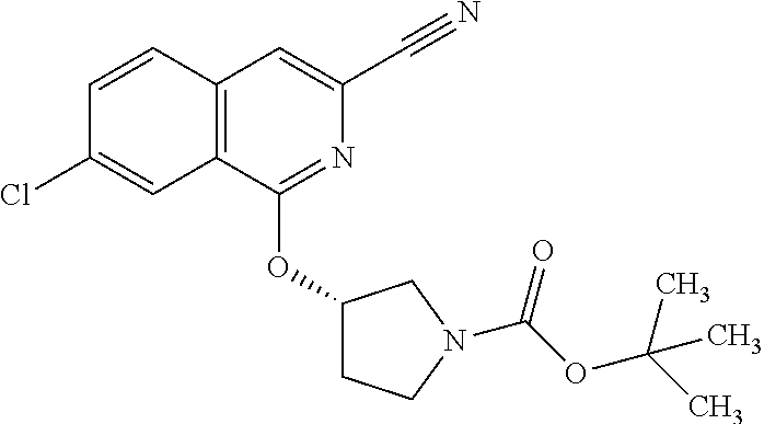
C1=CC2=C(C=C1Cl)C(OC1CCN(C(=O)OC(C)(C)C)C1)=NC(C#N)=C2
